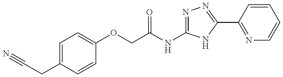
C(C(NC1=NN=C(C2=NC=CC=C2)N1)=O)OC1=CC=C(CC#N)C=C1
